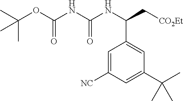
C1=C([NC])C=C(C(C)(C)C)C=C1C(NC(NC(OC(C)(C)C)=O)=O)C[CO2Et]
